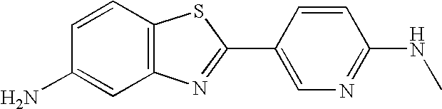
C1=CC2=C(C=C1N)N=C(C1=CN=C(NC)C=C1)S2
